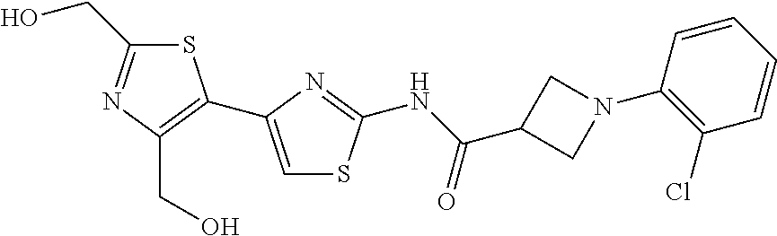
S1C(CO)=NC(CO)=C1C1=CSC(NC(C2CN(C3=C(Cl)C=CC=C3)C2)=O)=N1
